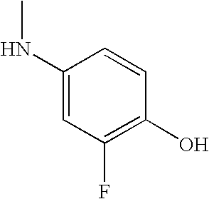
C1(NC)=CC(F)=C(O)C=C1
